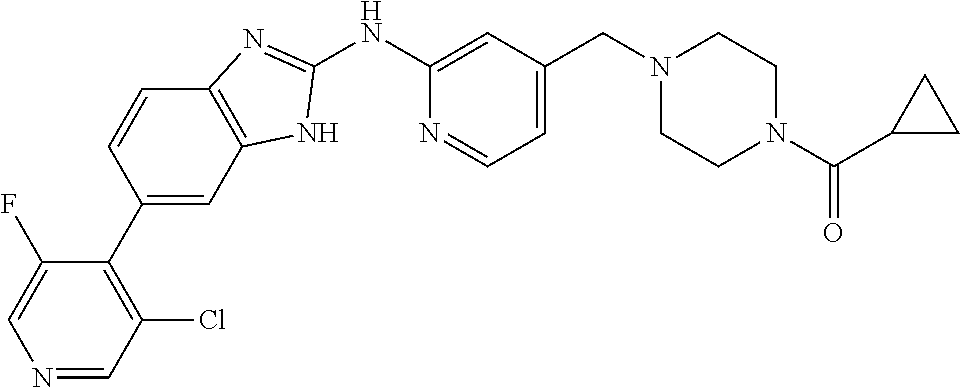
N1=CC(Cl)=C(C2=CC3=C(C=C2)N=C(NC2=CC(CN4CCN(C(C5CC5)=O)CC4)=CC=N2)N3)C(F)=C1
